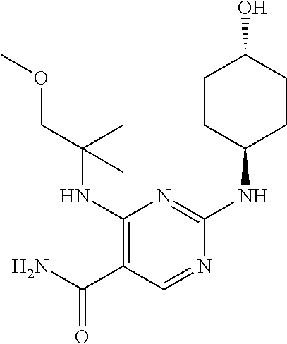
C1(NC(COC)(C)C)=C(C(N)=O)C=NC(NC2CCC(O)CC2)=N1
